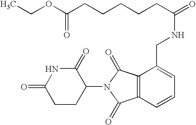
N1C(=O)CCC(N2C(=O)C3=C(C2=O)C(CNC(CCCCCC(OCC)=O)=O)=CC=C3)C1=O
